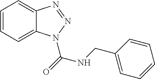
C1=CC=C2C(=C1)N=NN2C(=O)NCC1=CC=CC=C1
